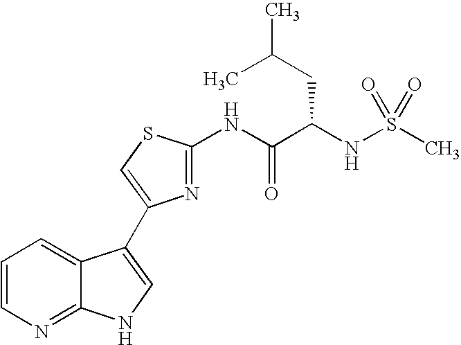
C1=CN=C2C(=C1)C(C1=CSC(NC(C(NS(C)(=O)=O)CC(C)C)=O)=N1)=CN2
